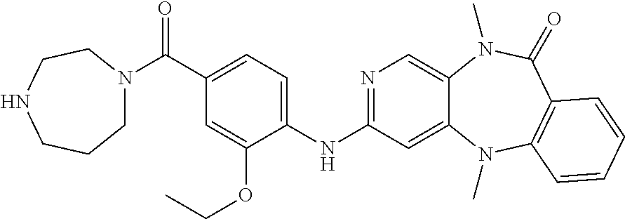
N1=C(NC2=CC=C(C(=O)N3CCCNCC3)C=C2OCC)C=C2C(=C1)N(C)C(=O)C1=C(N2C)C=CC=C1
